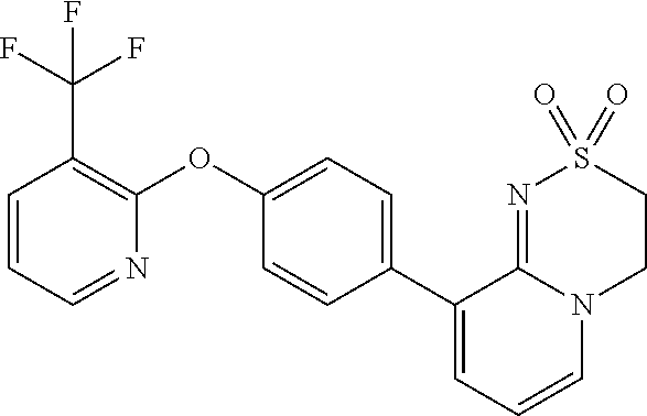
C1(OC2=C(C(F)(F)F)C=CC=N2)=CC=C(C2=CC=CN3C2=NS(=O)(=O)CC3)C=C1
